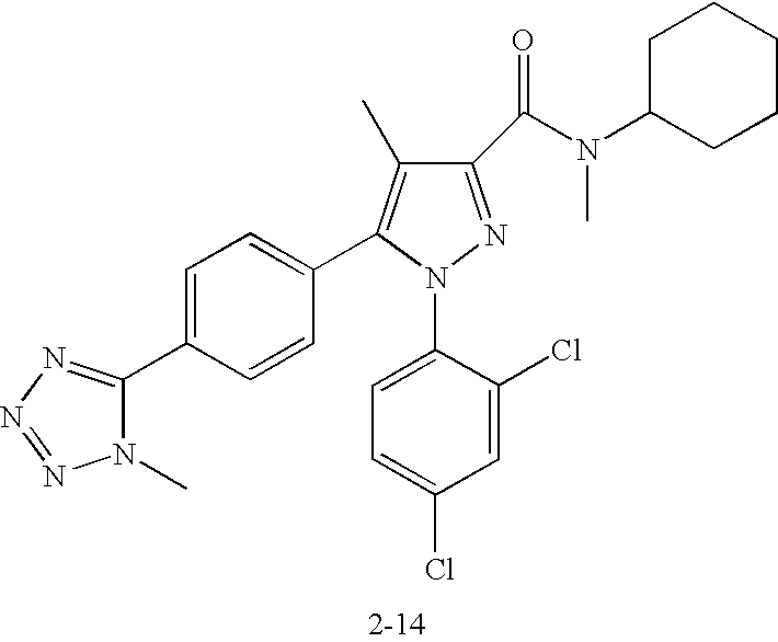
C1(C(N(C2CCCCC2)C)=O)=NN(C2=CC=C(Cl)C=C2Cl)C(C2=CC=C(C3=NN=NN3C)C=C2)=C1C
